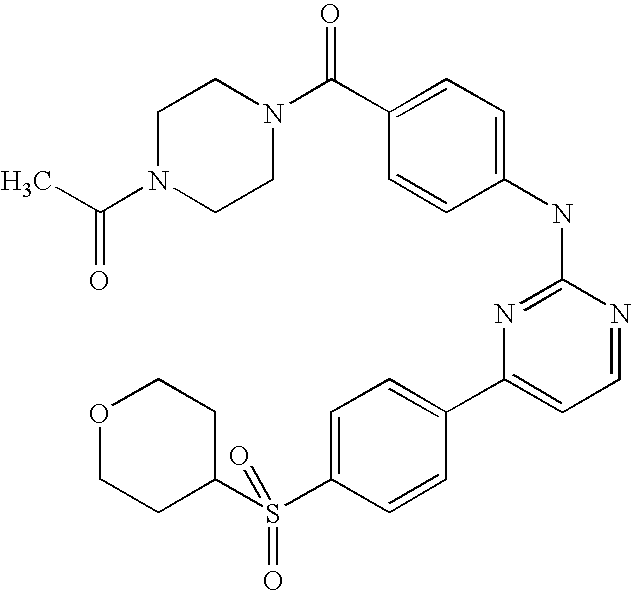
C1N(C(C)=O)CCN(C(C2=CC=C(NC3=NC(C4=CC=C(S(C5CCOCC5)(=O)=O)C=C4)=CC=N3)C=C2)=O)C1
